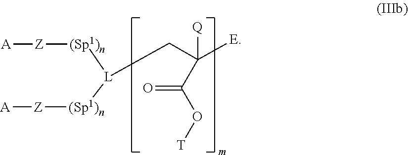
C(C([Q])([E])C(O[T])=O)[L]([(Sp1)n][Z][A])[(Sp1)n][Z][A]
